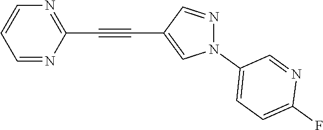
C1=NC(C#CC2=CN(C3=CC=C(F)N=C3)N=C2)=NC=C1
